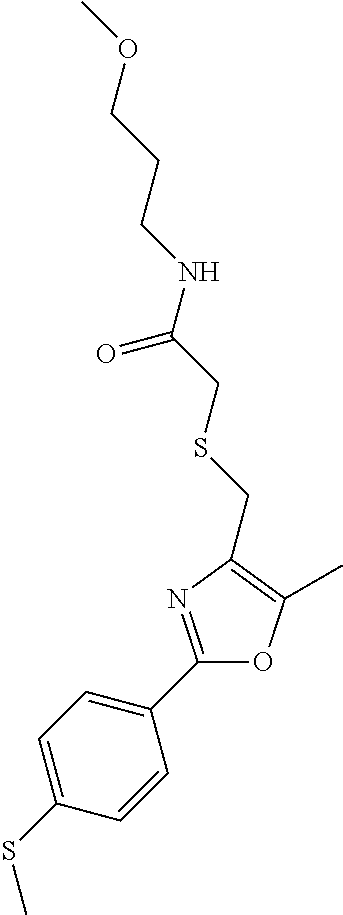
C1=C(SC)C=CC(C2=NC(CSCC(NCCCOC)=O)=C(C)O2)=C1
